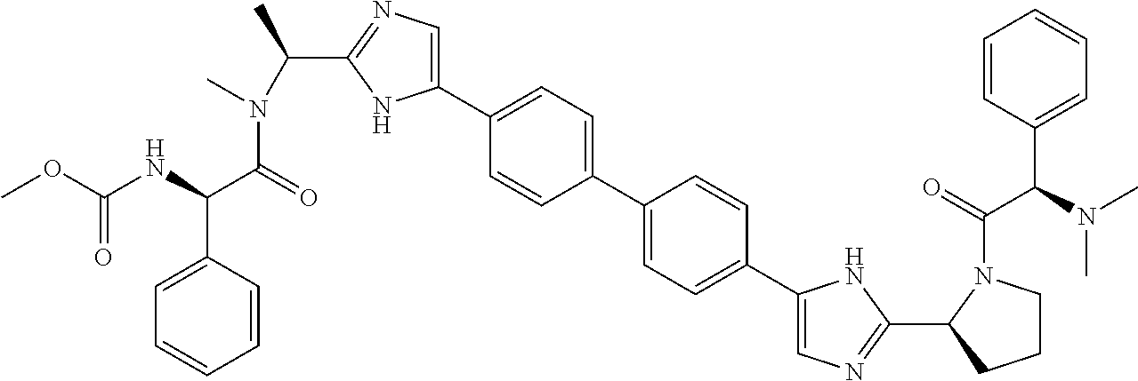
COC(NC(C(=O)N(C)C(C)C1=NC=C(C2=CC=C(C3=CC=C(C4=CN=C(C5CCCN5C(=O)C(N(C)C)C5=CC=CC=C5)N4)C=C3)C=C2)N1)C1=CC=CC=C1)=O
